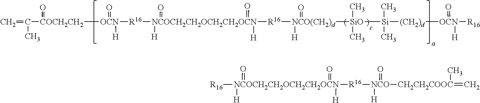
C([COCH2CH2](=O)[OCN]([R16][NCOCH2CH2OCH2CH2OCN]([H])(=O)(=O)([H])[R16][NCO(CH2)d]([H])(=O)[SiO]([Si](C)(C)[(CH2)d][OCN]([R16])(=O)[H])(C)C)([H])=O)(=C)C.[R16][NCOCH2CH2OCH2CH2OCN]([H])(=O)([R16][NCO]([H])(=O)[CH2CH2COOC](=C)C)(=O)[H]
